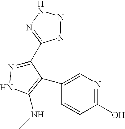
N1=NNN=C1C1=NNC(NC)=C1C1=CN=C(O)C=C1
